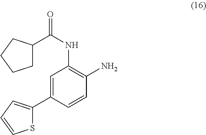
C(NC1=C(N)C=CC(C2=CC=CS2)=C1)(=O)C1CCCC1
